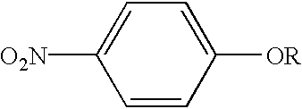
C1=CC([OR])=CC=C1[O2N]
